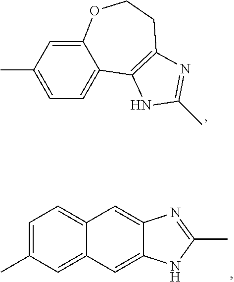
C12=CC(C)=CC=C1C1=C(CCO2)N=C(C)N1.C1=C(C)C=C2C(=C1)C=C1C(=C2)NC(C)=N1
